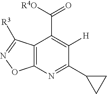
C12=C(N=C(C3CC3)C([H])=C1C([R4O])=O)ON=C2[R3]
